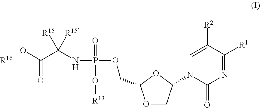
O1CC(N2C(=O)N=C([R1])C([R2])=C2)OC1COP(NC([R15])(C(=O)O)[R15])(=O)O[R13].[R16]
